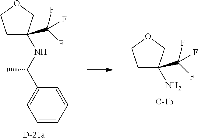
C1=CC=CC(C(NC2(C(F)(F)F)CCOC2)C)=C1.NC1(C(F)(F)F)CCOC1
